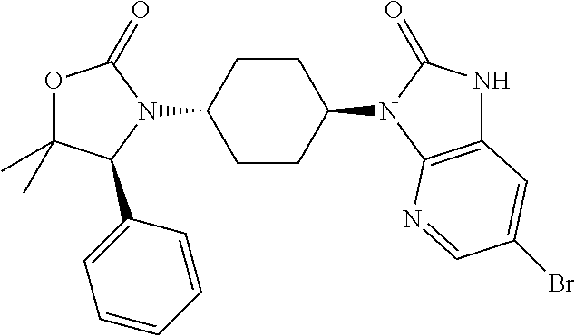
O1C(C)(C)C(C2=CC=CC=C2)N(C2CCC(N3C(=O)NC4=C3N=CC(Br)=C4)CC2)C1=O
